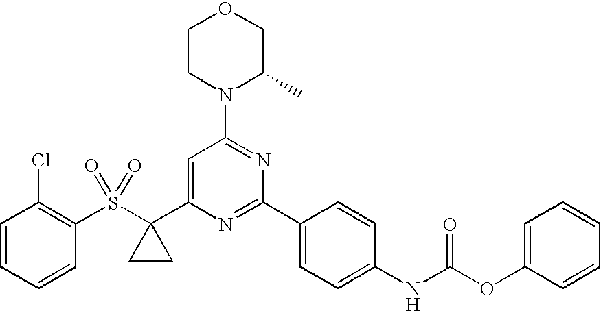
C1(S(C2(C3=CC(N4C(C)COCC4)=NC(C4=CC=C(NC(OC5=CC=CC=C5)=O)C=C4)=N3)CC2)(=O)=O)=C(Cl)C=CC=C1
